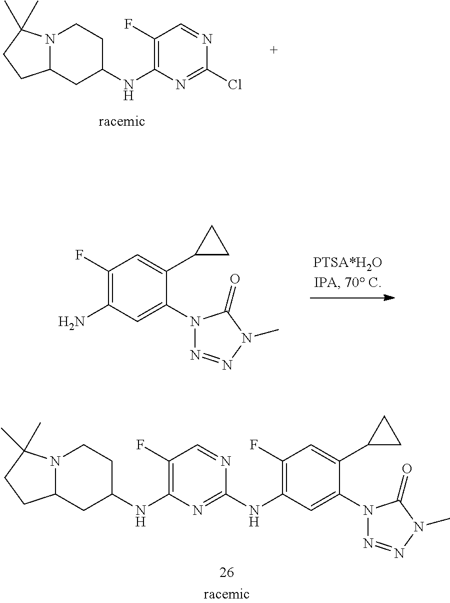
C12N(C(C)(C)CC1)CCC(NC1=C(F)C=NC(NC3=C(F)C=C(C4CC4)C(N4N=NN(C)C4=O)=C3)=N1)C2.C12N(C(C)(C)CC1)CCC(NC1=C(F)C=NC(Cl)=N1)C2.NC1=C(F)C=C(C2CC2)C(N2N=NN(C)C2=O)=C1
